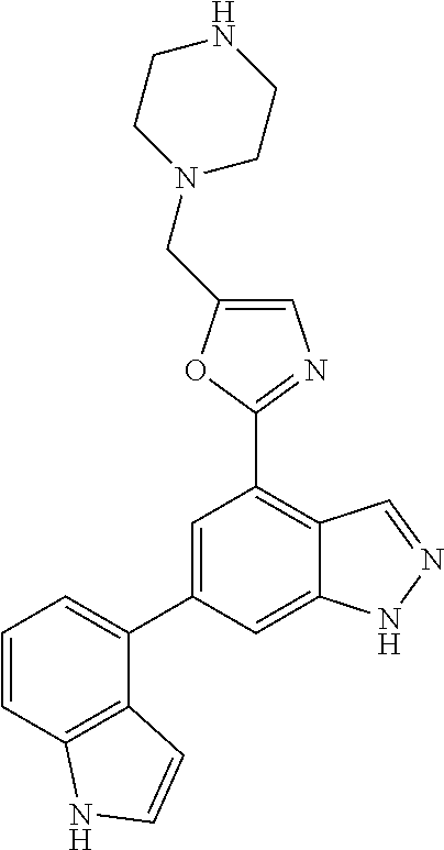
C1=C(C2=CC=CC3=C2C=CN3)C=C2C(=C1C1=NC=C(CN3CCNCC3)O1)C=NN2
